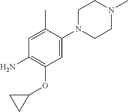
C1N(C2=CC(OC3CC3)=C(N)C=C2C)CCN(C)C1
